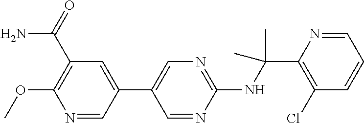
C1(NC(C2=C(Cl)C=CC=N2)(C)C)=NC=C(C2=CC(C(N)=O)=C(OC)N=C2)C=N1
